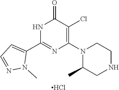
N1C(C2=CC=NN2C)=NC(N2C(C)CNCC2)=C(Cl)C1=O.Cl
